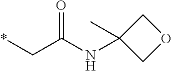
*CC(NC1(C)COC1)=O
